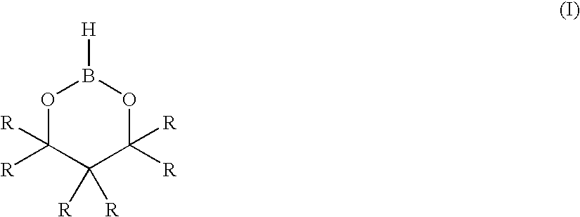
O1C([R])([R])C([R])([R])C([R])([R])OB1[H]
